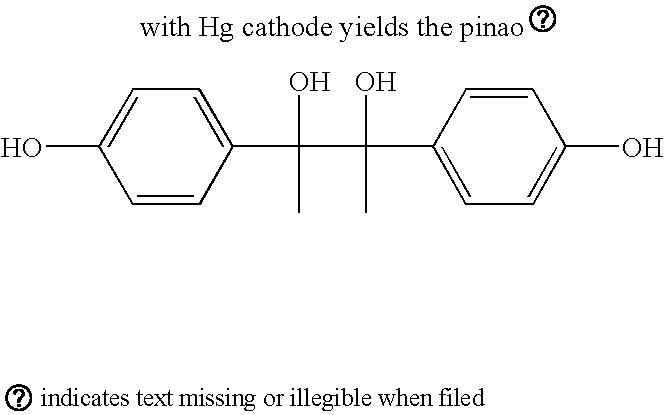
C1=C(C(O)(C(O)(C)C2=CC=C(O)C=C2)C)C=CC(O)=C1
